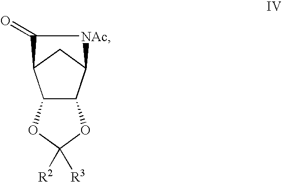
C12C(C3CC1C(=O)[NAc]3)OC([R2])([R3])O2
